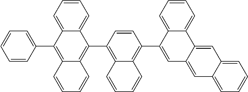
C12=CC=CC=C1C(C1=C3C(=C(C4=CC5=CC6=CC=CC=C6C=C5C5=CC=CC=C45)C=C1)C=CC=C3)=C1C(=C2C2=CC=CC=C2)C=CC=C1
